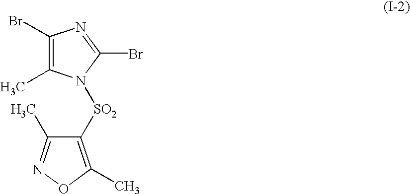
C1(C)=C(Br)N=C(Br)N1[SO2]C1=C(C)ON=C1C
